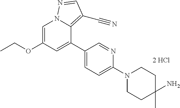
C1=C(OCC)C=C(C2=CC=C(N3CCC(C)(N)CC3)N=C2)C2=C(C#N)C=NN12
